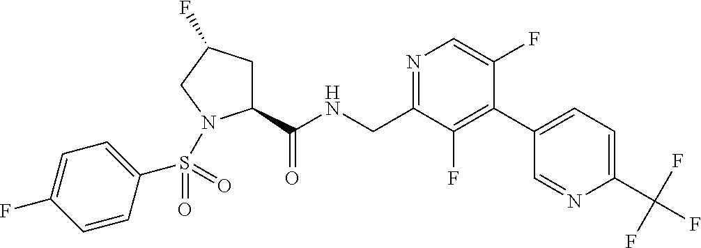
C1(C(NCC2=NC=C(F)C(C3=CC=C(C(F)(F)F)N=C3)=C2F)=O)CC(F)CN1S(C1=CC=C(F)C=C1)(=O)=O
